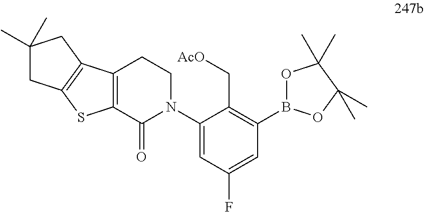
C1(N2CCC3=C(C2=O)SC2=C3CC(C)(C)C2)=CC(F)=CC(B2OC(C)(C)C(C)(C)O2)=C1C[AcO]
